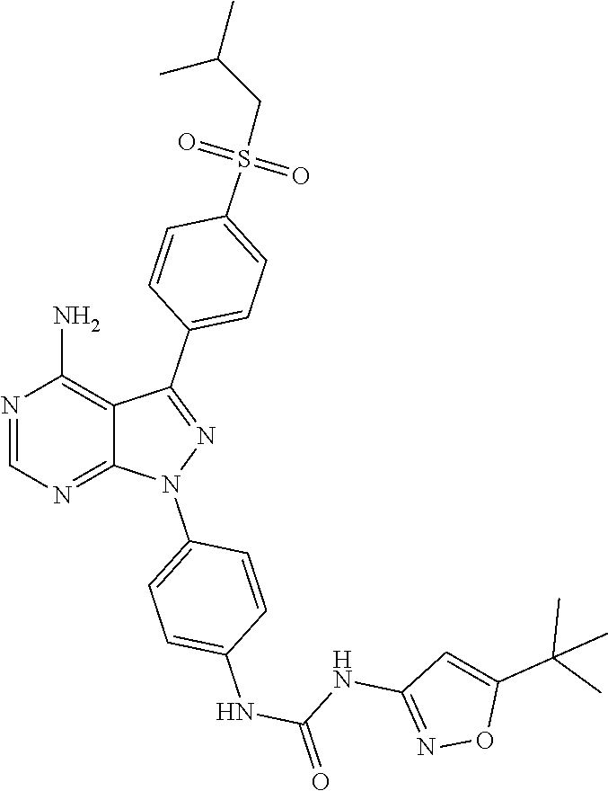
N1=CN=C2C(=C1N)C(C1=CC=C(S(CC(C)C)(=O)=O)C=C1)=NN2C1=CC=C(NC(=O)NC2=NOC(C(C)(C)C)=C2)C=C1
